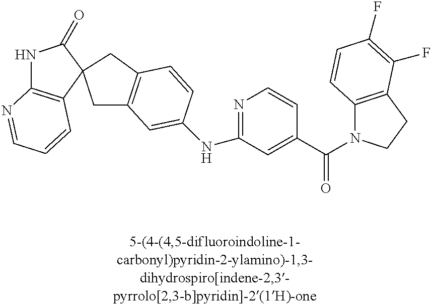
C1=C(NC2=NC=CC(C(=O)N3C4=C(CC3)C(F)=C(F)C=C4)=C2)C=CC2=C1CC1(C2)C2=C(NC1=O)N=CC=C2
